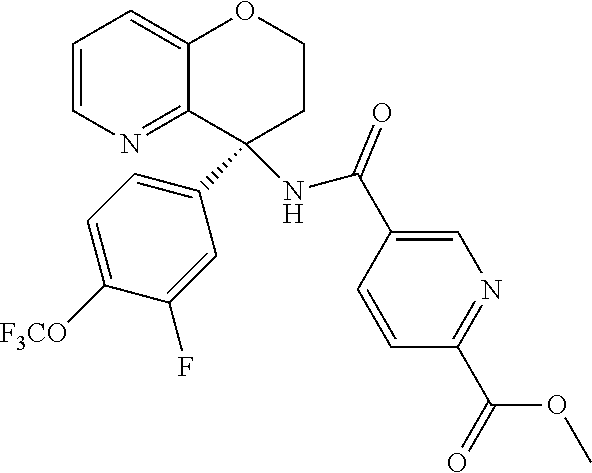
C1=CN=C2C(=C1)OCCC2(C1=CC=C([F3CO])C(F)=C1)NC(C1=CN=C(C(OC)=O)C=C1)=O
